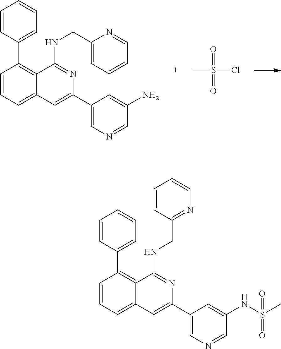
C1=CC(C2=C3C(=CC=C2)C=C(C2=CN=CC(N)=C2)N=C3NCC2=CC=CC=N2)=CC=C1.CS(=O)(Cl)=O.C1=CC(C2=C3C(=CC=C2)C=C(C2=CN=CC(NS(C)(=O)=O)=C2)N=C3NCC2=NC=CC=C2)=CC=C1
